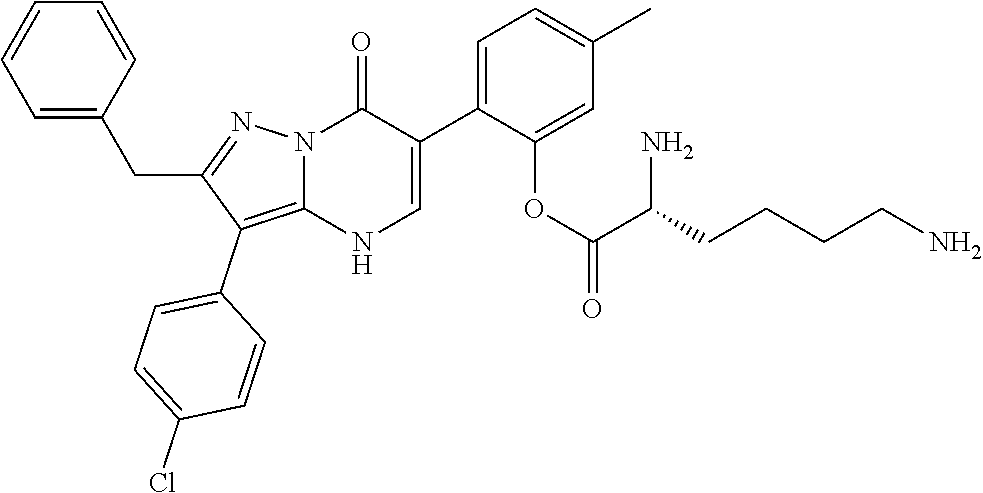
O=C1N2C(=C(C3=CC=C(Cl)C=C3)C(CC3=CC=CC=C3)=N2)NC=C1C1=CC=C(C)C=C1OC(C(CCCCN)N)=O
